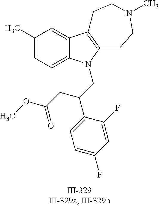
C12=CC(C)=CC=C1N(CC(C1=CC=C(F)C=C1F)CC(OC)=O)C1=C2CCN(C)CC1
